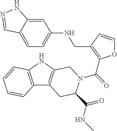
C1=C2C(=CC=C1NCC1=C(C(=O)N3C(C(=O)NC)CC4=C(NC5=C4C=CC=C5)C3)OC=C1)C=NN2
